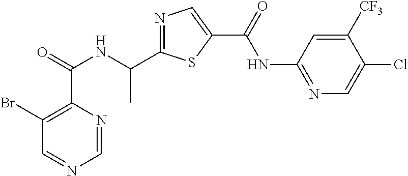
N1=C(C(NC(C2=C(Br)C=NC=N2)=O)C)SC(C(=O)NC2=NC=C(Cl)C([CF3])=C2)=C1
